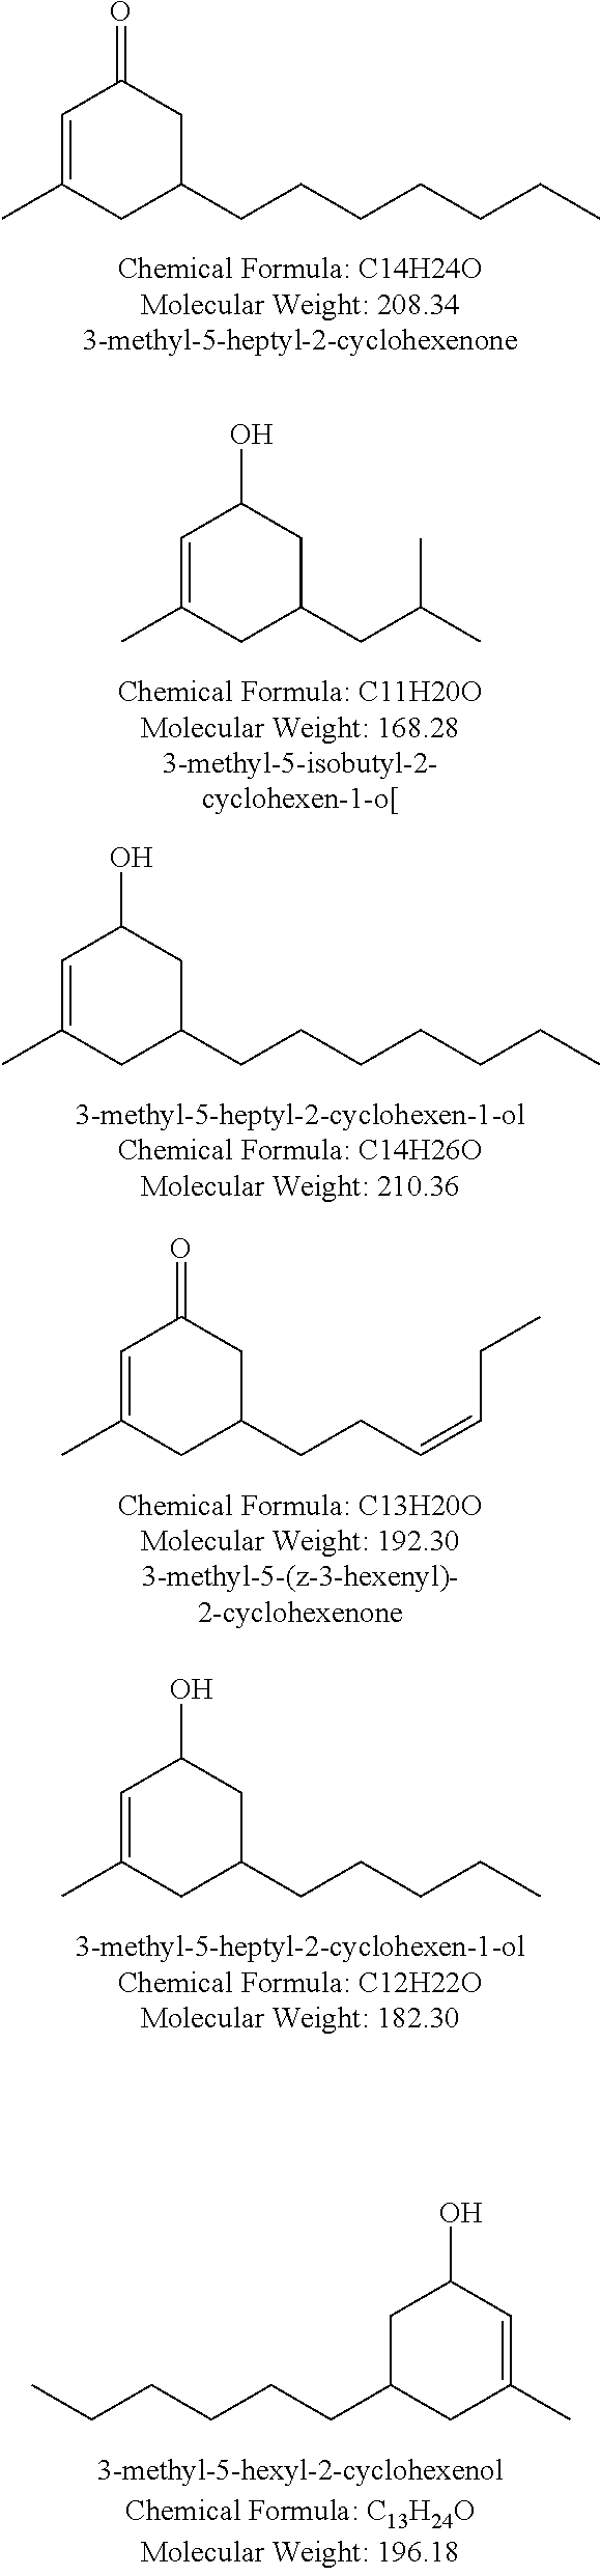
C1=C(C)CC(CCCCCCC)CC1=O.C1=C(C)CC(CC(C)C)CC1O.C1=C(C)CC(CCCCCCC)CC1O.C1=C(C)CC(CCC=CCC)CC1=O.C1=C(C)CC(CCCCC)CC1O.C1=C(C)CC(CCCCCC)CC1O
